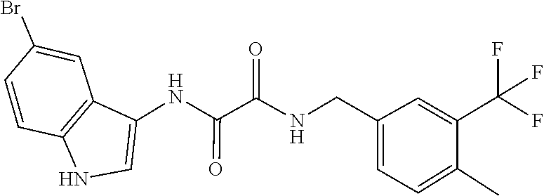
O=C(NC1=CNC2=C1C=C(Br)C=C2)C(=O)NCC1=CC=C(C)C(C(F)(F)F)=C1
